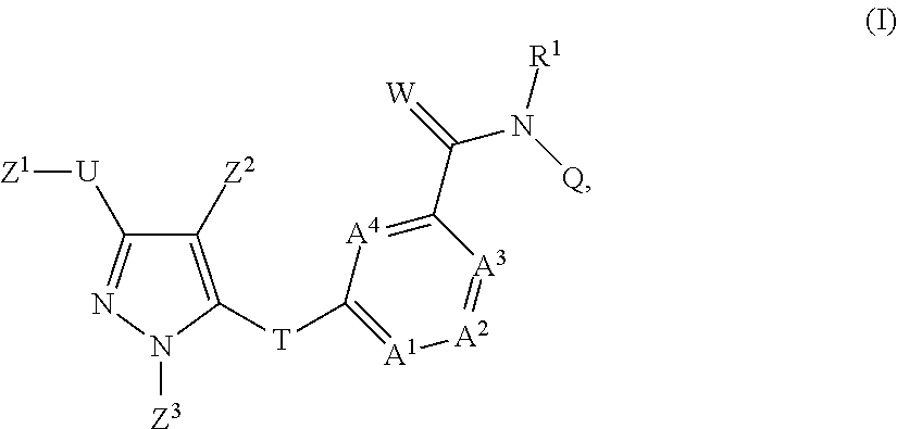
C1([Z2])=C([T]C2=[A1][A2]=[A3]C(C(N([R1])[Q])=[W])=[A4]2)N([Z3])N=C1[U][Z1]
